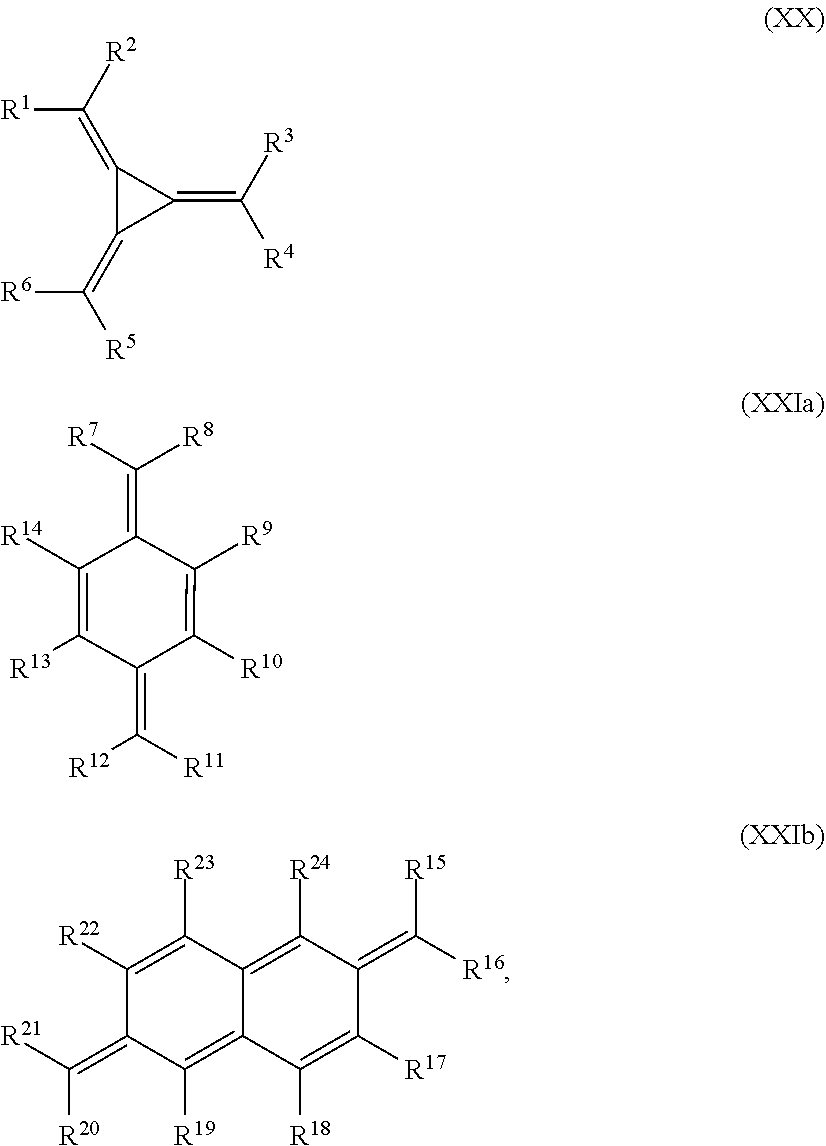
C1(=C([R5])[R6])C(=C([R4])[R3])C1=C([R2])[R1].C1(=C([R7])[R8])C([R14])=C([R13])C(=C([R12])[R11])C([R10])=C1[R9].C1([R24])=C2C(=C([R19])C(=C([R20])[R21])C([R22])=C2[R23])C([R18])=C([R17])C1=C([R15])[R16]
